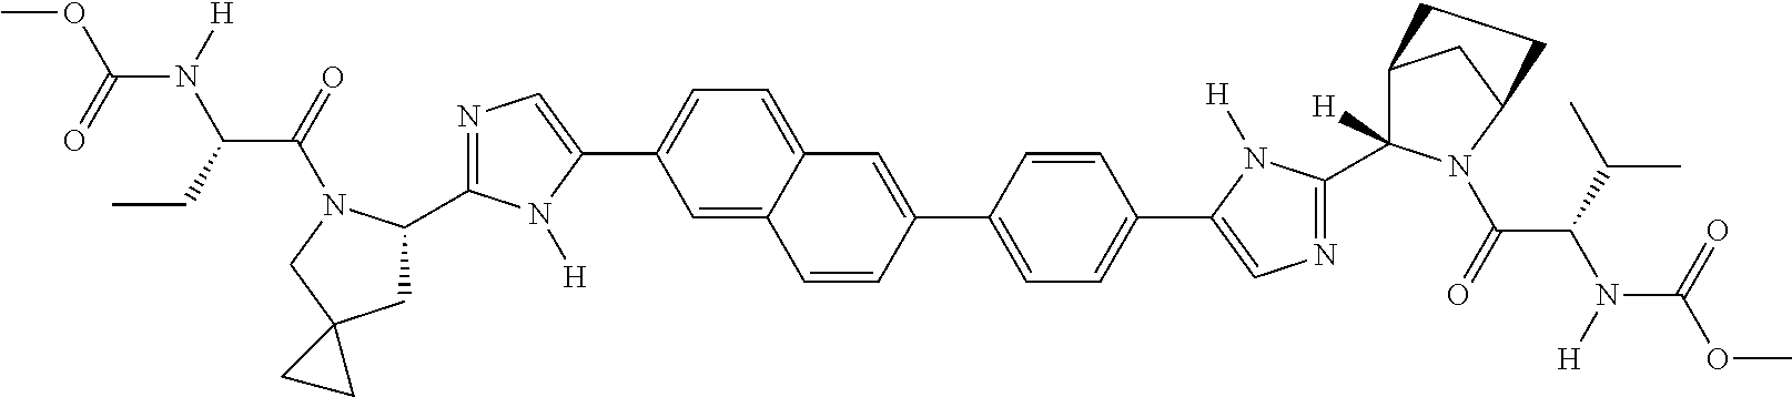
C1(C2CC3(CN2C(=O)C(CC)N([H])C(=O)OC)CC3)=NC=C(C2=CC=C3C(=C2)C=CC(C2=CC=C(C4=CN=C(C5([H])C6CC(N5C(=O)C(C(C)C)N([H])C(=O)OC)CC6)N4[H])C=C2)=C3)N1[H]
